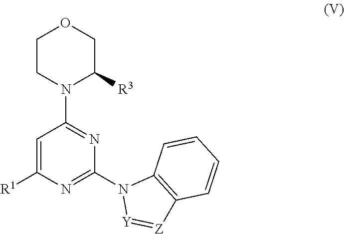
C1=C([R1])N=C(N2[Y]=[Z]C3=C2C=CC=C3)N=C1N1C([R3])COCC1
